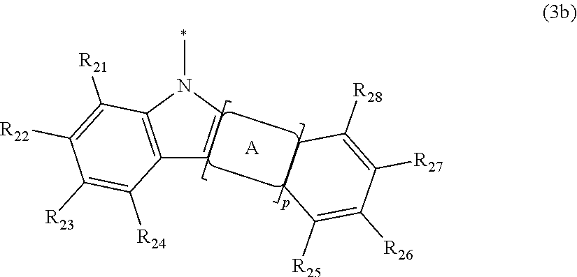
C12=C(N(C)C=C1)C([R21])=C([R22])C([R23])=C2[R24].C1CC([R25])=C([R26])C([R27])=C1[R28].[A]
